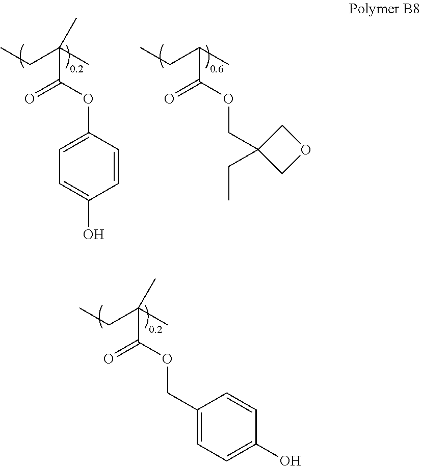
CCC(C)(C(OCC1=CC=C(O)C=C1)=O)C.CCC(C)(C(OC1=CC=C(O)C=C1)=O)C.CCC(C)C(OCC1(CC)COC1)=O
